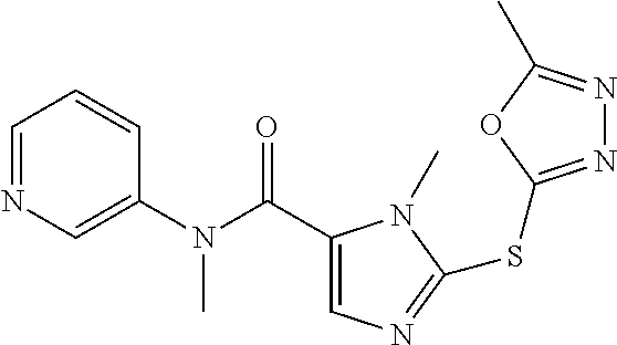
C1(C(N(C2=CN=CC=C2)C)=O)=CN=C(SC2=NN=C(C)O2)N1C
